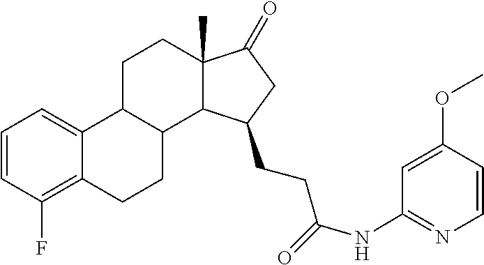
C12(C)C(=O)CC(CCC(=O)NC3=NC=CC(OC)=C3)C1C1C(C3=CC=CC(F)=C3CC1)CC2
